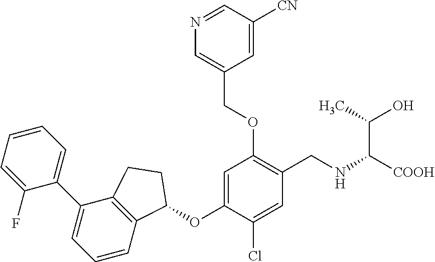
C1(F)=CC=CC=C1C1=CC=CC2=C1CCC2OC1=CC(OCC2=CN=CC([CN])=C2)=C(CNC(C(O)C)[COOH])C=C1Cl
